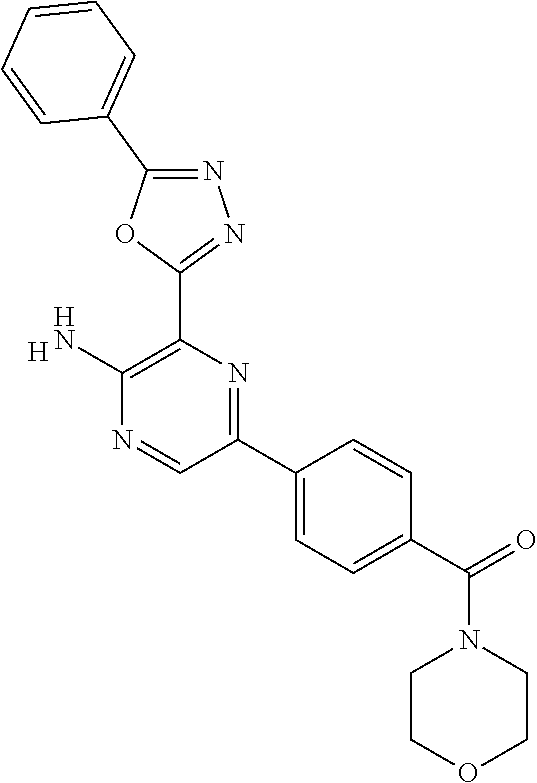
C1(N)=C(C2=NN=C(C3=CC=CC=C3)O2)N=C(C2=CC=C(C(=O)N3CCOCC3)C=C2)C=N1.[H]
